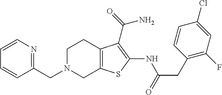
C1=CC=CC(CN2CC3=C(CC2)C(C(=O)N)=C(NC(CC2=C(F)C=C(Cl)C=C2)=O)S3)=N1
